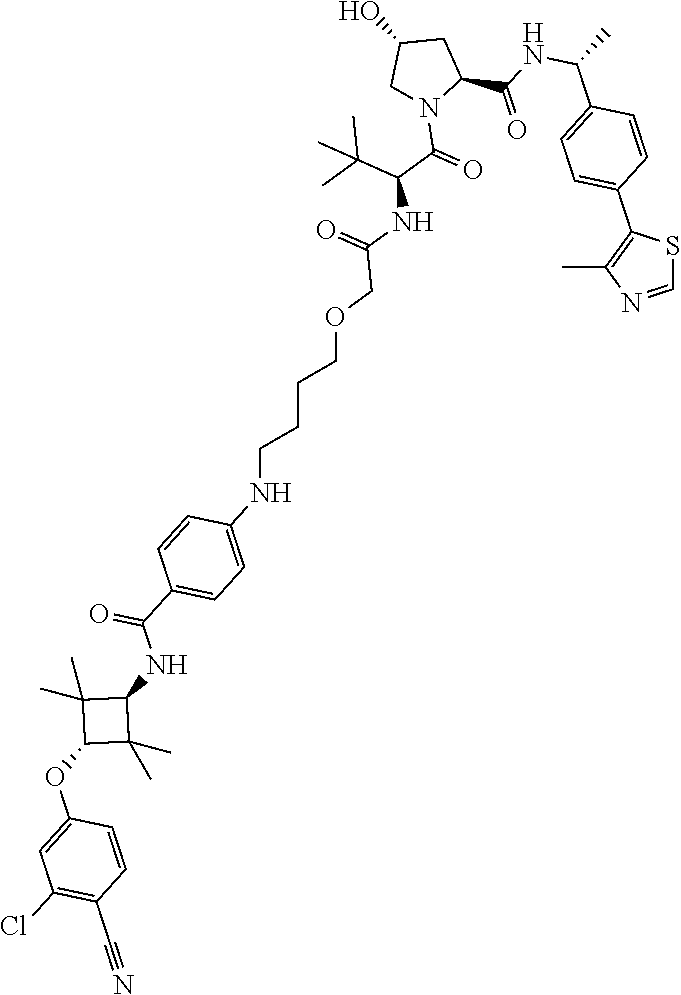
S1C=NC(C)=C1C1=CC=C(C(NC(=O)C2CC(O)CN2C(=O)C(NC(COCCCCNC2=CC=C(C(=O)NC3C(C)(C)C(OC4=CC(Cl)=C(C#N)C=C4)C3(C)C)C=C2)=O)C(C)(C)C)C)C=C1
